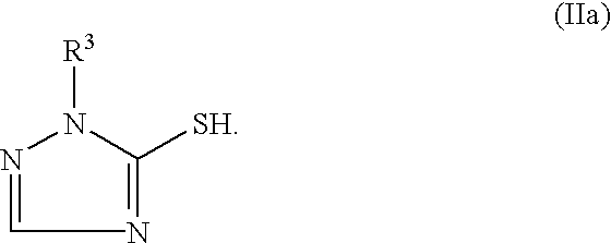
N1=C([SH])N([R3])N=C1
